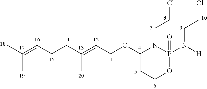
C(=CCCC(=CCOC1CCOP(=O)(N([H])CCCl)N1CCCl)C)(C)C
